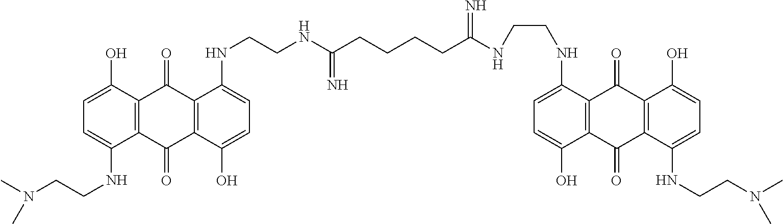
C1=C(O)C2=C(C(NCCN(C)C)=C1)C(=O)C1=C(C2=O)C(NCCNC(CCCCC(NCCNC2=CC=C(O)C3=C2C(=O)C2=C(C3=O)C(NCCN(C)C)=CC=C2O)=N)=N)=CC=C1O
